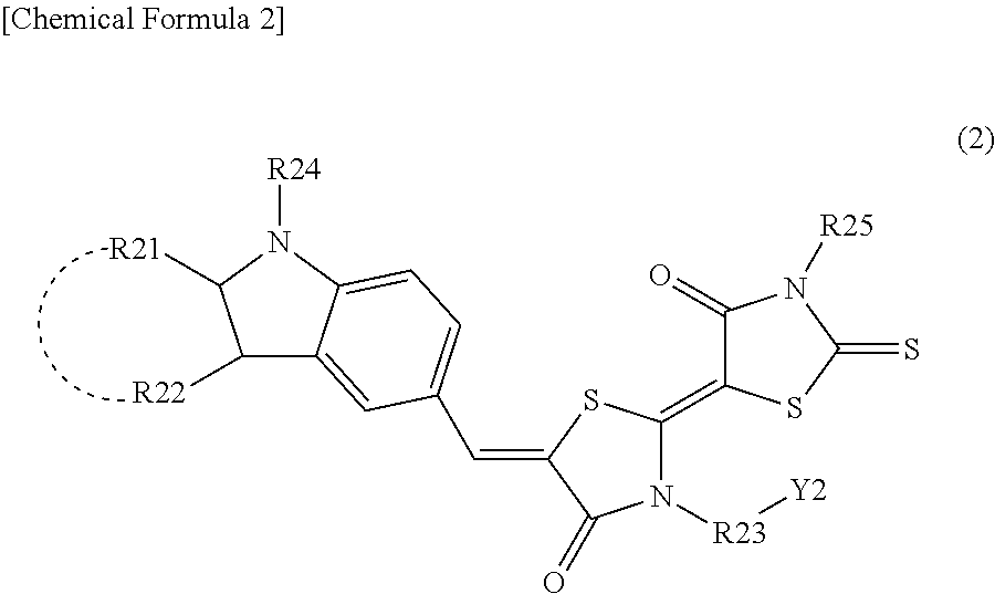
C1([R22])C2=CC(C=C3SC(=C4C(=O)N([R25])C(=S)S4)N([R23][Y2])C3=O)=CC=C2N([R24])C1[R21]
